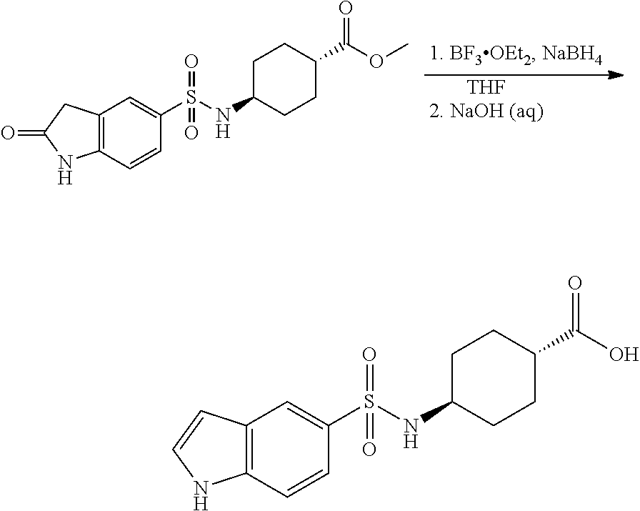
[THF].C12=C(C=CC(S(NC3CCC(C(OC)=O)CC3)(=O)=O)=C1)NC(=O)C2.C12=C(C=CC(S(NC3CCC(C(O)=O)CC3)(=O)=O)=C1)NC=C2
